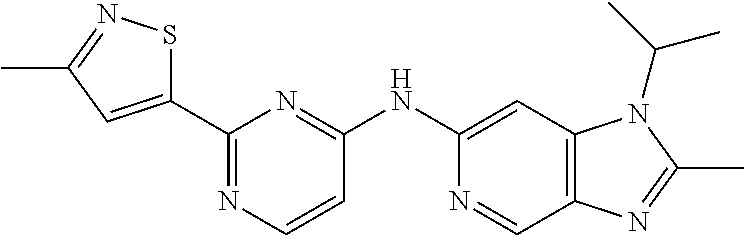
C1(C2=CC(C)=NS2)=NC=CC(NC2=CC3=C(C=N2)N=C(C)N3C(C)C)=N1
